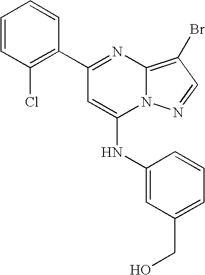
C1=CC(Cl)=C(C2=NC3=C(Br)C=NN3C(NC3=CC(CO)=CC=C3)=C2)C=C1
